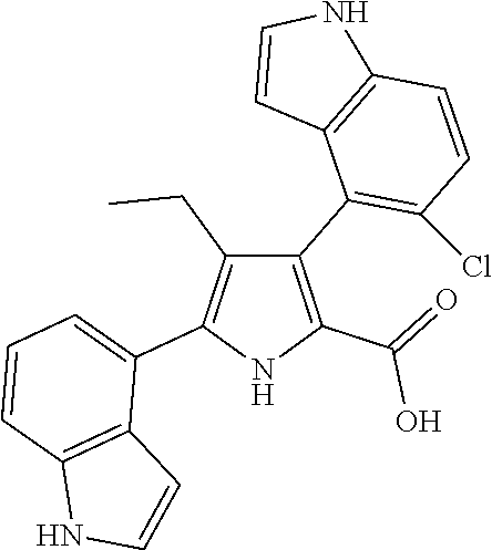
C1(C2=C(Cl)C=CC3=C2C=CN3)=C(C(=O)O)NC(C2=CC=CC3=C2C=CN3)=C1CC
